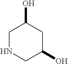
C1NCC(O)CC1O
